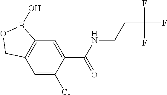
C12=C(C=C(Cl)C(C(NCCC(F)(F)F)=O)=C1)COB2O
